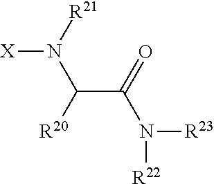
[X]N([R21])C([R20])C(=O)N([R22])[R23]
